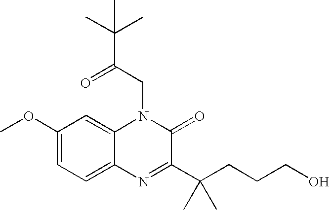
C1(OC)=CC=C2C(=C1)N(CC(C(C)(C)C)=O)C(=O)C(C(CCCO)(C)C)=N2
